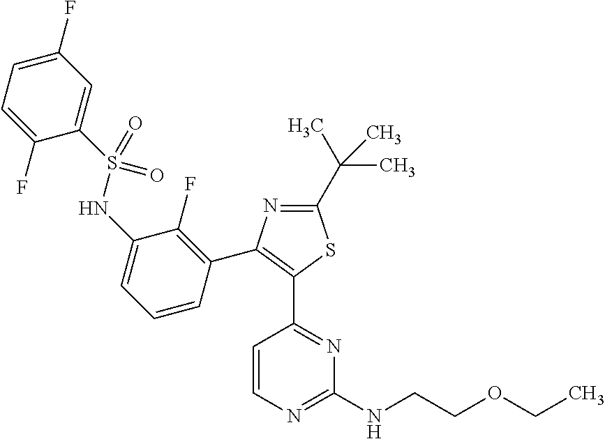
N1=C(C(C)(C)C)SC(C2=NC(NCCOCC)=NC=C2)=C1C1=C(F)C(NS(C2=CC(F)=CC=C2F)(=O)=O)=CC=C1
